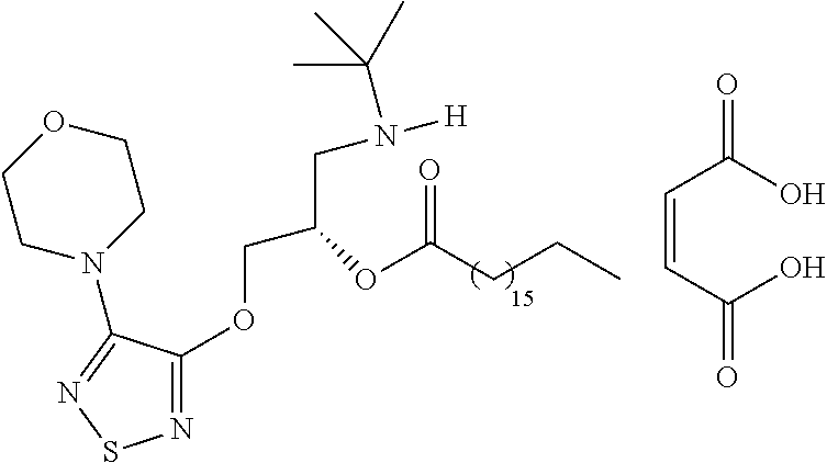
N1=C(OCC(CN(C(C)(C)C)[H])OC(CCC)=O)C(N2CCOCC2)=NS1.C(=CC(O)=O)C(O)=O
